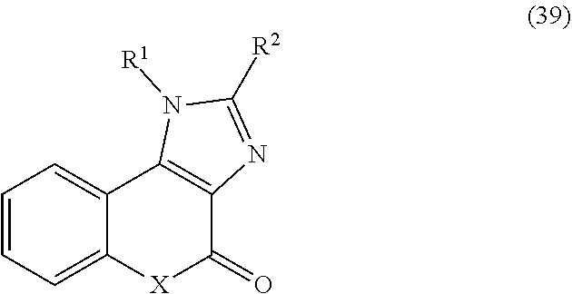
C1=CC=C2C(=C1)C1=C(C(=O)[X]2)N=C([R2])N1[R1]
